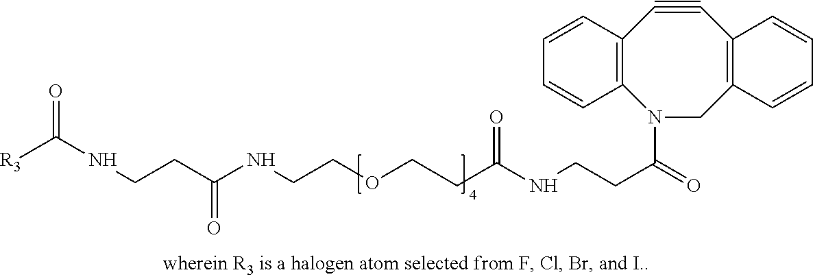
C(=O)(CCNC([R3])=O)NCCOCCC(NCCC(=O)N1CC2=C(C#CC3=C1C=CC=C3)C=CC=C2)=O
